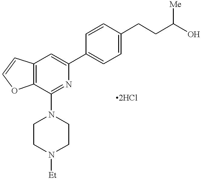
C12=C(C(N3CCN([Et])CC3)=NC(C3=CC=C(CCC(O)[Me])C=C3)=C1)OC=C2
